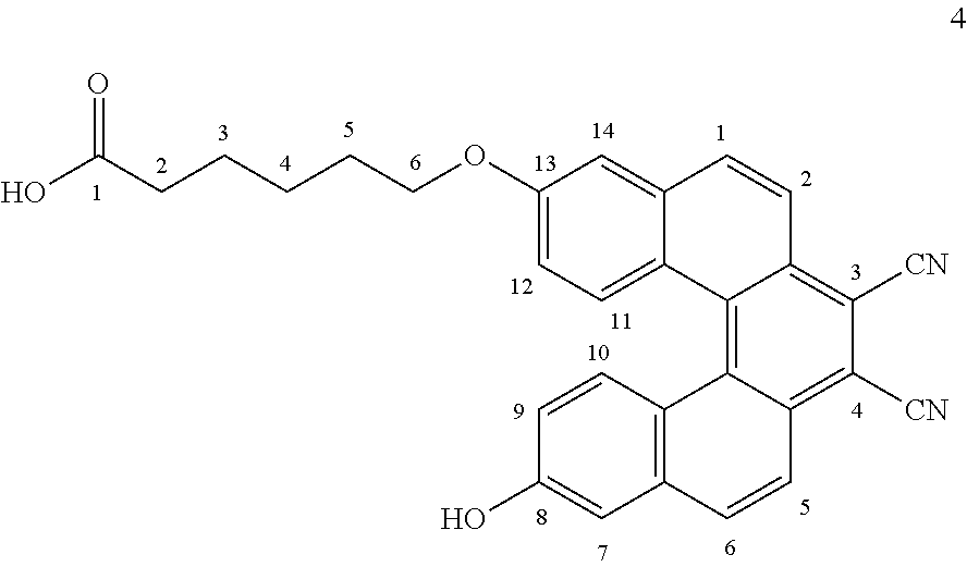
OC(CCCCCOC1=CC=C2C(=C1)C=CC1=C([CN])C([CN])=C3C(=C21)C1=C(C=C3)C=C(O)C=C1)=O
